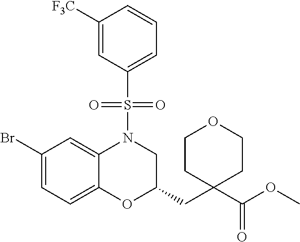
C1(CC2(C(OC)=O)CCOCC2)CN(S(C2=CC=CC([F3C])=C2)(=O)=O)C2=CC(Br)=CC=C2O1
